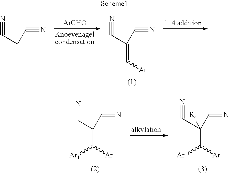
C(C(C#N)=C[Ar])#N.[ArCHO].C(CC#N)#N.C(C(C#N)C([Ar])[Ar1])#N.C(C(C#N)(C([Ar])[Ar1])[R4])#N
